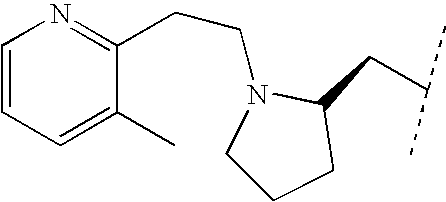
C1CCC(CC(C)C)N1CCC1=NC=CC=C1C
